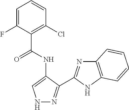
C1(C(NC2=CNN=C2C2=NC3=C(N2)C=CC=C3)=O)=C(Cl)C=CC=C1F
